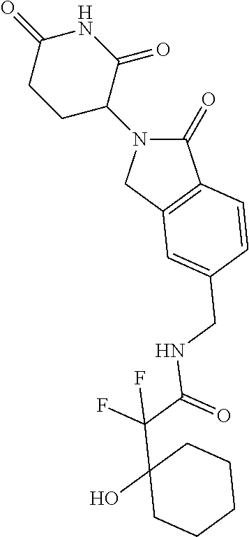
C1(=O)N(C2CCC(=O)NC2=O)CC2=C1C=CC(CNC(=O)C(F)(F)C1(O)CCCCC1)=C2
